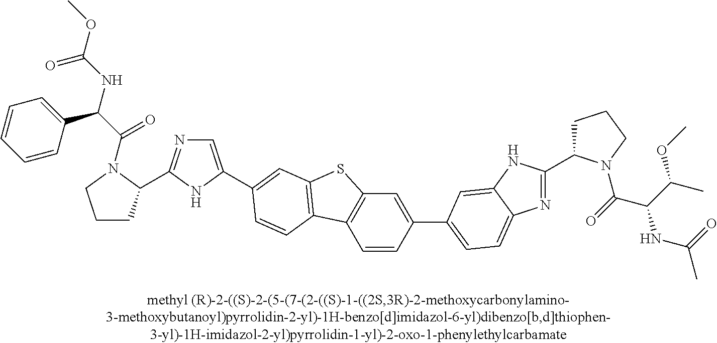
C1CC(C2=NC=C(C3=CC4=C(C5=C(C=C(C6=CC=C7N=C(C8CCCN8C(=O)C(C(C)OC)NC(C)=O)NC7=C6)C=C5)S4)C=C3)N2)N(C(C(C2=CC=CC=C2)NC(OC)=O)=O)C1
